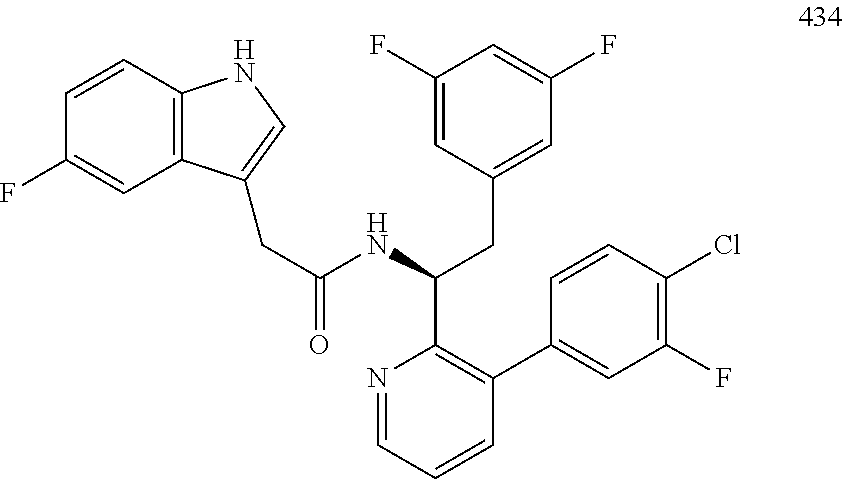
N1=CC=CC(C2=CC(F)=C(Cl)C=C2)=C1C(NC(CC1=CNC2=C1C=C(F)C=C2)=O)CC1=CC(F)=CC(F)=C1
